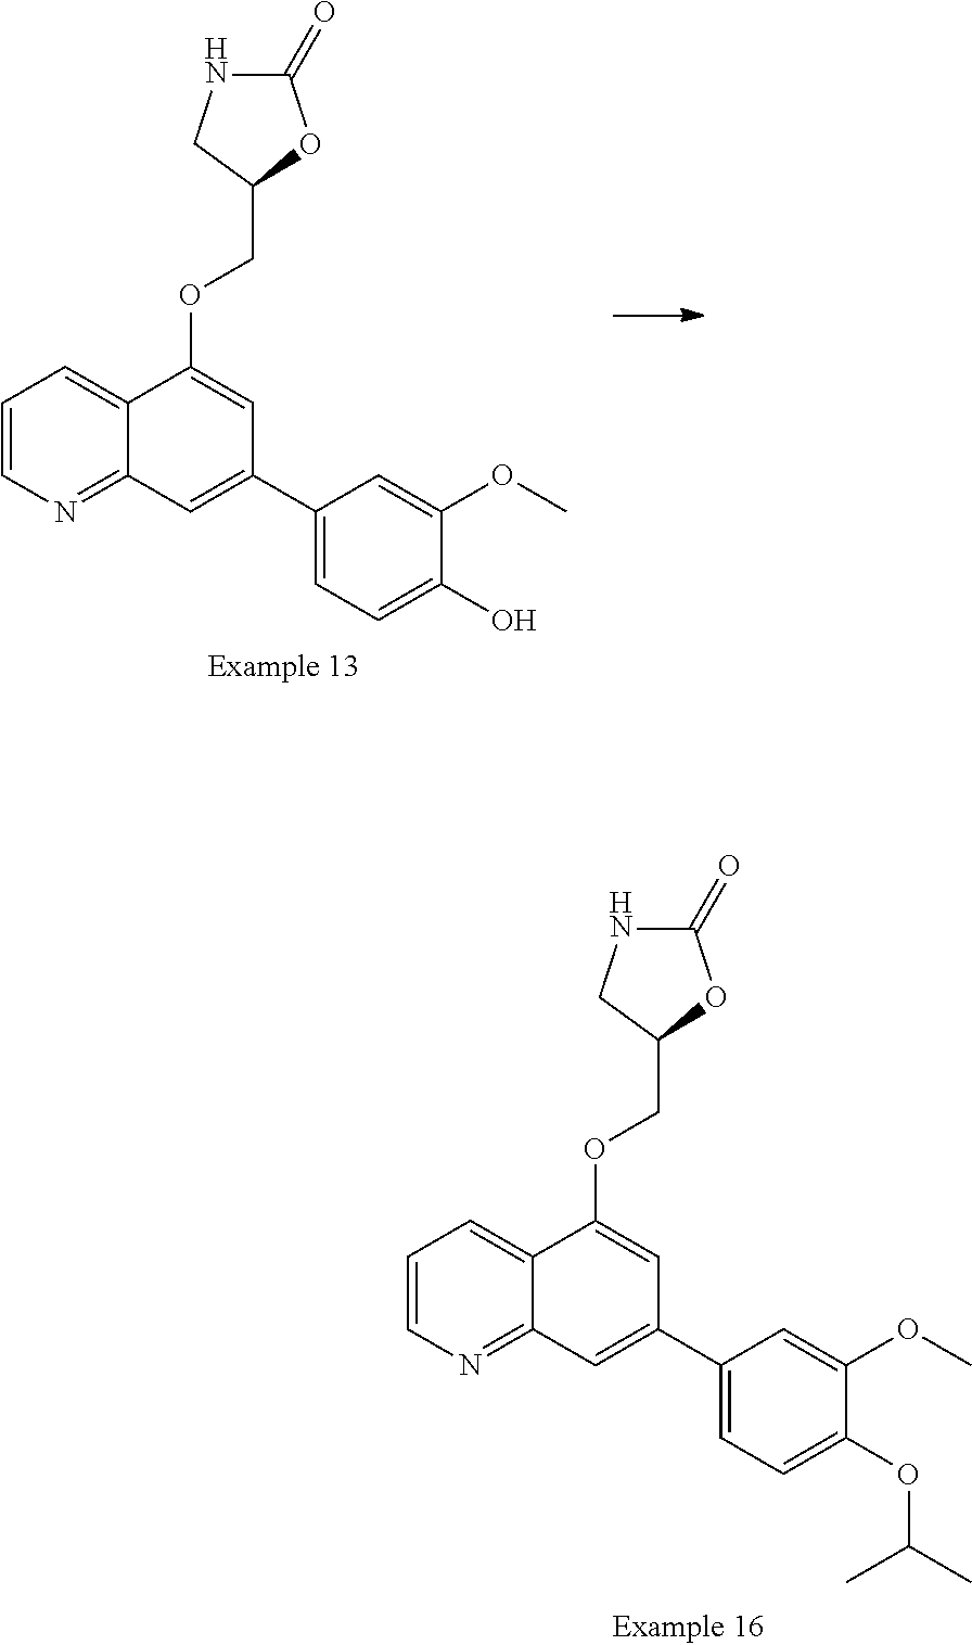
C1=CN=C2C(=C1)C(OCC1OC(=O)NC1)=CC(C1=CC=C(O)C(OC)=C1)=C2.C1=CN=C2C(=C1)C(OCC1OC(=O)NC1)=CC(C1=CC=C(OC(C)C)C(OC)=C1)=C2
